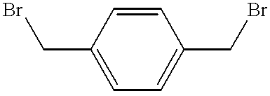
BrCC1=CC=C(CBr)C=C1
